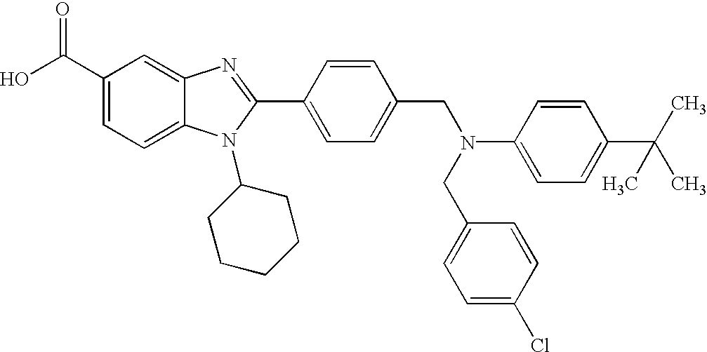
OC(C1=CC=C2C(=C1)N=C(C1=CC=C(CN(C3=CC=C(C(C)(C)C)C=C3)CC3=CC=C(Cl)C=C3)C=C1)N2C1CCCCC1)=O
